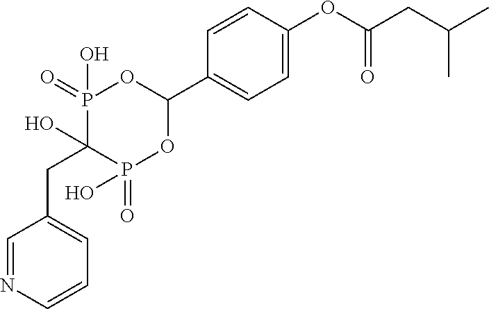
C1=NC=CC=C1CC1(O)P(=O)(O)OC(C2=CC=C(OC(CC(C)C)=O)C=C2)OP1(=O)O
